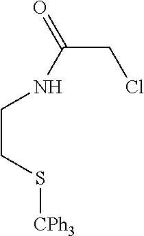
ClCC(=O)NCCS[CPh3]
